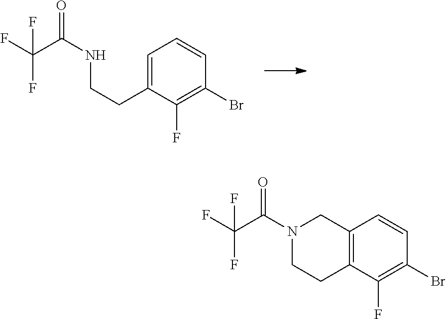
C1=C(CCNC(=O)C(F)(F)F)C(F)=C(Br)C=C1.C12=C(C(F)=C(Br)C=C1)CCN(C(=O)C(F)(F)F)C2
